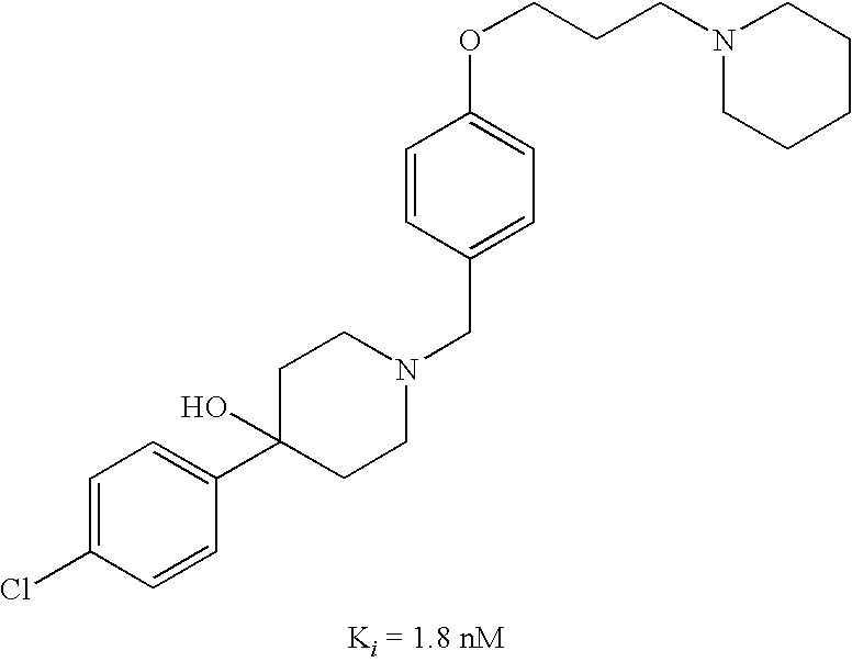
C1=CC(OCCCN2CCCCC2)=CC=C1CN1CCC(C2=CC=C(Cl)C=C2)(O)CC1
